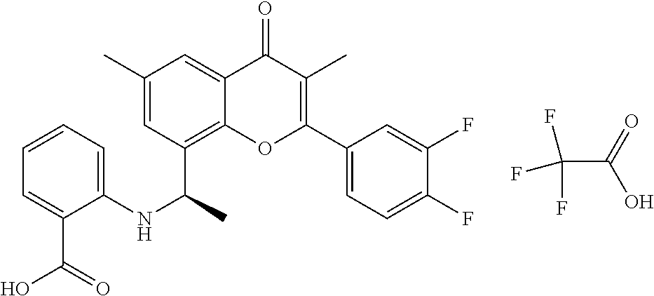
C1=C(C)C=C2C(=O)C(C)=C(C3=CC=C(F)C(F)=C3)OC2=C1C(NC1=CC=CC=C1C(O)=O)C.FC(F)(C(=O)O)F
